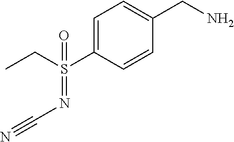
C1=C(S(CC)(=NC#N)=O)C=CC(CN)=C1
